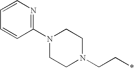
C1N(C2=NC=CC=C2)CCN(CC*)C1
